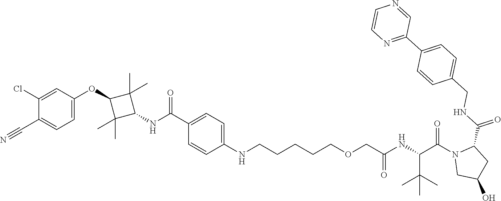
C1(C(=O)NC2C(C)(C)C(OC3=CC=C(C#N)C(Cl)=C3)C2(C)C)=CC=C(NCCCCCOCC(NC(C(N2CC(O)CC2C(NCC2=CC=C(C3=NC=CN=C3)C=C2)=O)=O)C(C)(C)C)=O)C=C1
